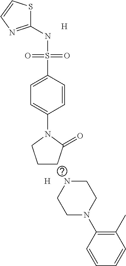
C1(NS(C2=CC=C(N3CCCC3=O)C=C2)(=O)=O)=NC=CS1.[H].[H].N1CCN(C2=C(C)C=CC=C2)CC1
